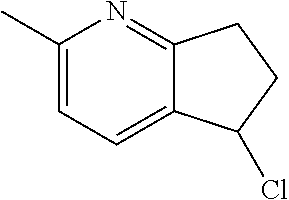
C1(C)=CC=C2C(=N1)CCC2Cl
